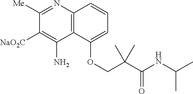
C12=C(C(N)=C([NaO2C])C([Me])=N1)C(OCC(C(NC(C)C)=O)(C)C)=CC=C2
